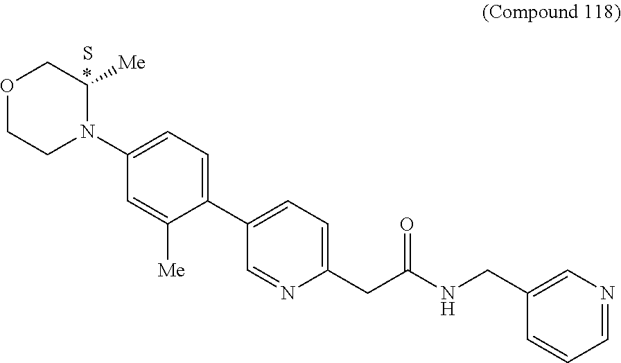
C1(C2=CC=C(CC(NCC3=CN=CC=C3)=O)N=C2)=CC=C(N2C([Me])COCC2)C=C1[Me].S
